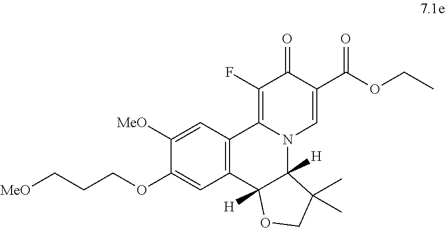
[MeO]CCCOC1=CC2=C(C=C1[MeO])C1=C(F)C(=O)C(C(OCC)=O)=CN1C1([H])C2([H])OCC1(C)C
